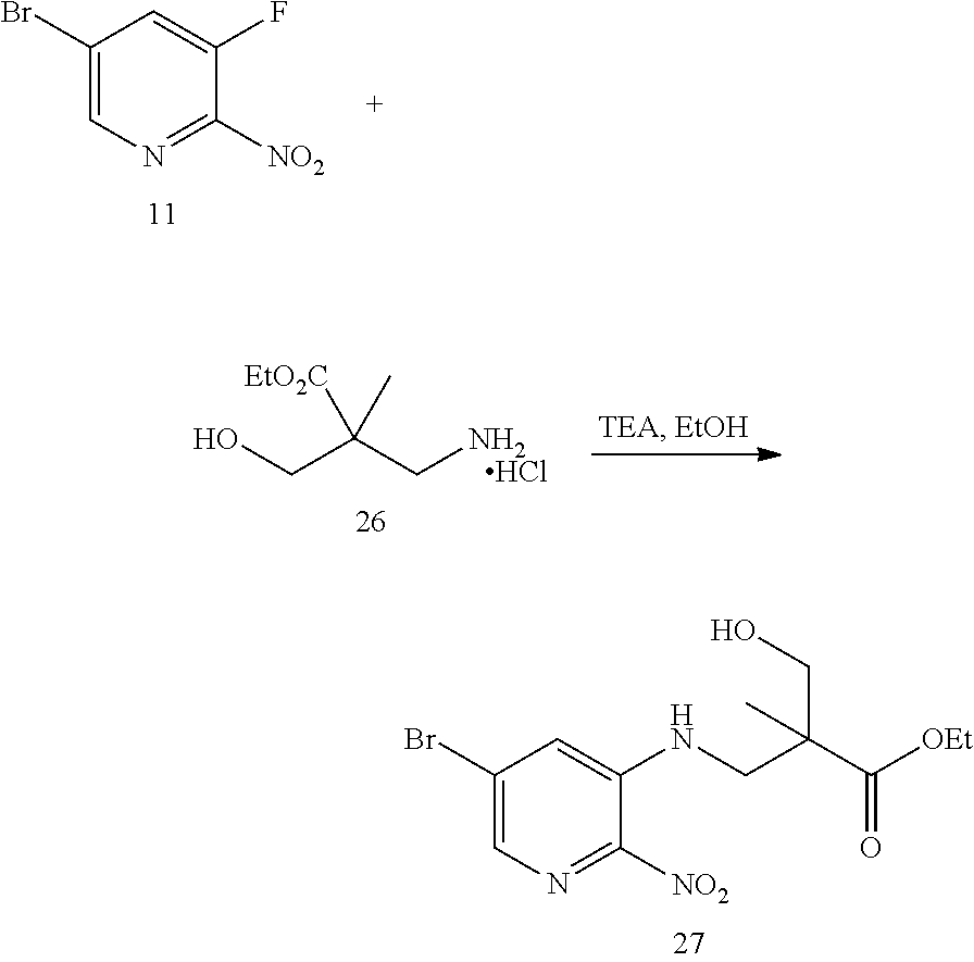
C1(Br)=CN=C([NO2])C(NCC(C([OEt])=O)(CO)C)=C1.C1(Br)=CN=C([NO2])C(F)=C1.OCC(C[NH2  HCl])([EtO2C])C
